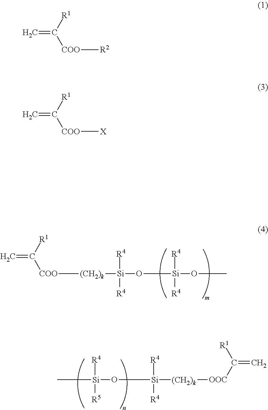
C=C([R1])[COO][(CH2)k][Si]([R4])([R4])O[Si]([R4])([R4])OC.C[Si]([R4])([R5])O[Si]([R4])([R4])[(CH2)k][OOC]C(=C)[R1].C=C([R1])[COO][R2].C=C([R1])[COO][X]
